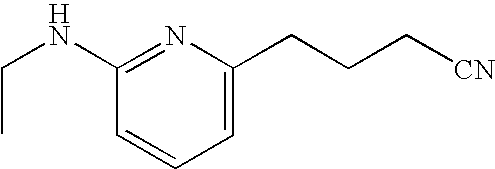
C(NC1=NC(CCC[CN])=CC=C1)C
